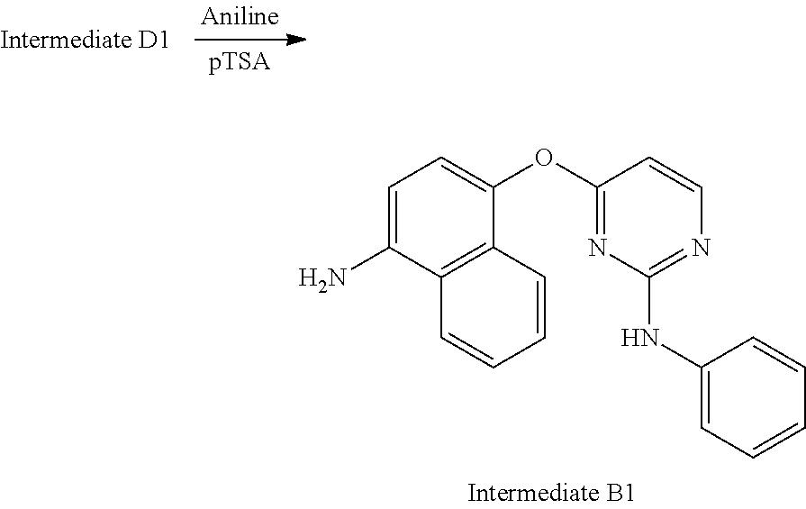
NC1=CC=C(OC2=NC(NC3=CC=CC=C3)=NC=C2)C2=C1C=CC=C2
